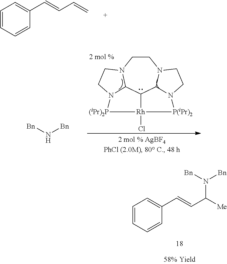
C1=CC=CC(C=CC=C)=C1.C1=CC=CC(C=CC([Me])N([Bn])[Bn])=C1.C1CN2C3C4C5N1CCN5[P(iPr)2][Rh]4(Cl)[(iPr)2P]N3CC2.[Bn]N[Bn]
